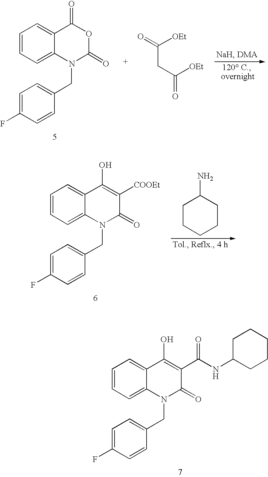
C1(O)=C(C(NC2CCCCC2)=O)C(=O)N(CC2=CC=C(F)C=C2)C2=CC=CC=C12.C1(=O)C2=CC=CC=C2N(CC2=CC=C(F)C=C2)C(=O)O1.C(CC(=O)[OEt])(=O)[OEt].C1CCCCC1N.C1(O)=C([COOEt])C(=O)N(CC2=CC=C(F)C=C2)C2=CC=CC=C12
